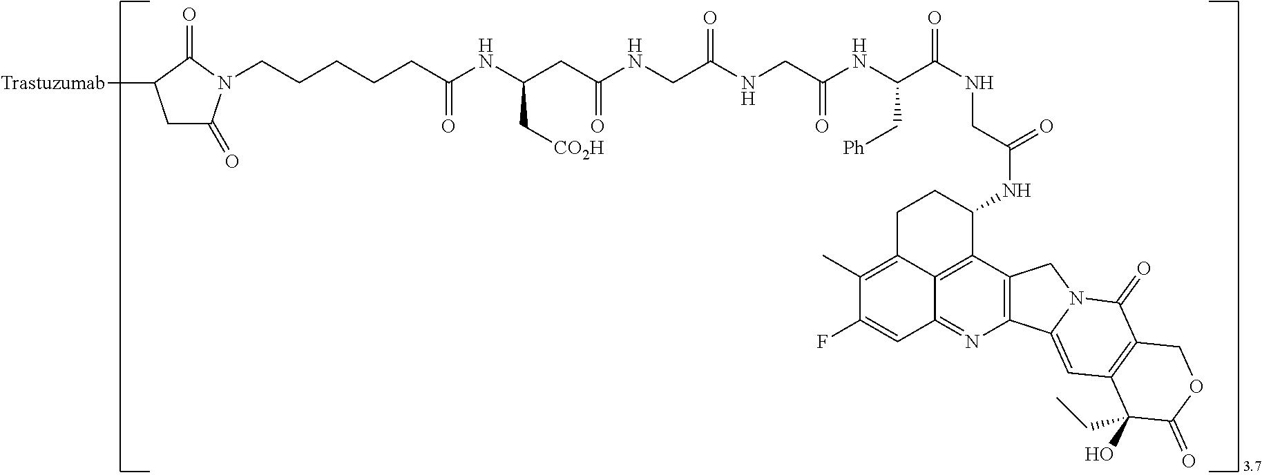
C(CCC(NC(CC(NCC(NCC(NC(C(NCC(NC1C2=C3C(=C(C)C(F)=CC3=NC3=C2CN2C3=CC3=C(C2=O)COC(=O)C3(CC)O)CC1)=O)=O)C[Ph])=O)=O)=O)C[CO2H])=O)CCN1C(=O)CC([Trastuzumab])C1=O
